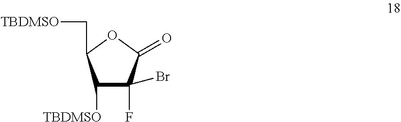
C1([TBDMSO])C(Br)(F)C(=O)OC1C[TBDMSO]
